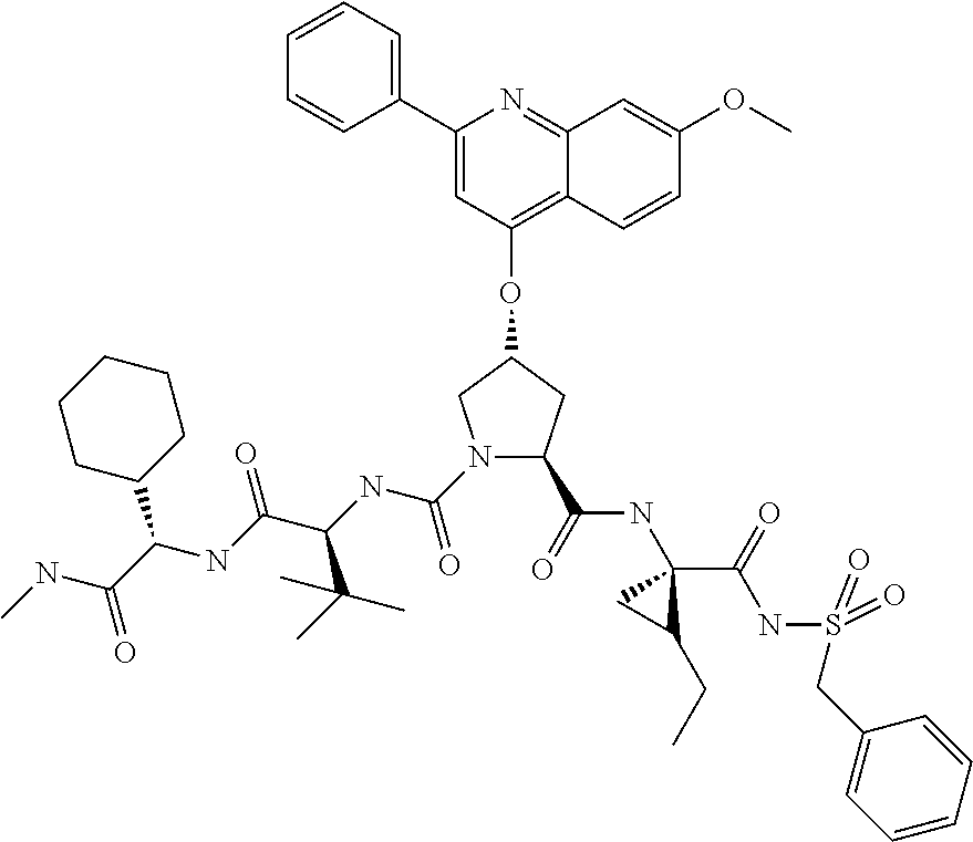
C1=CC=C(C2=CC(OC3CN(C(=O)NC(C(NC(C(NC)=O)C4CCCCC4)=O)C(C)(C)C)C(C(NC4(C(NS(=O)(CC5=CC=CC=C5)=O)=O)CC4CC)=O)C3)=C3C(=N2)C=C(OC)C=C3)C=C1
